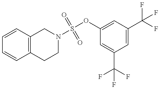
C1=CC2=C(C=C1)CCN(S(OC1=CC(C(F)(F)F)=CC(C(F)(F)F)=C1)(=O)=O)C2
